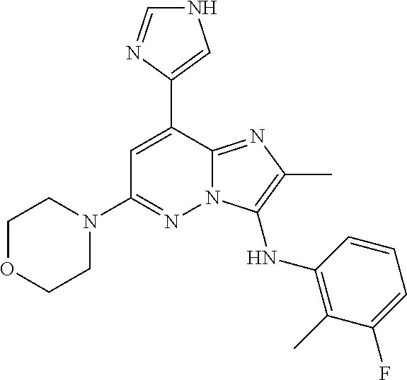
C1(C2=CC(N3CCOCC3)=NN3C2=NC(C)=C3NC2=C(C)C(F)=CC=C2)=CNC=N1
